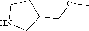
N1CC(COC)CC1
